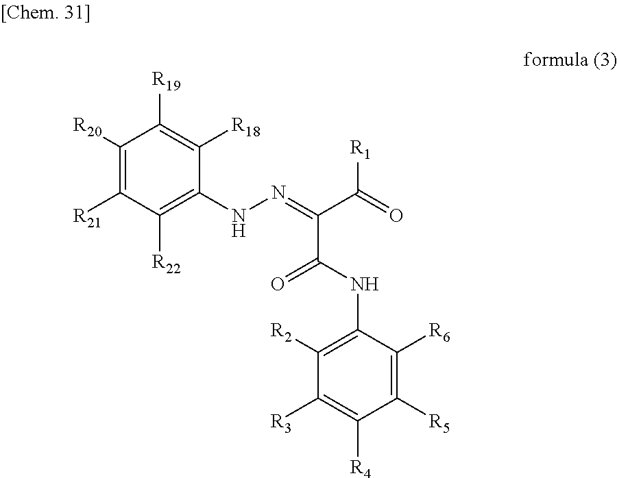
C1([R20])=C([R21])C([R22])=C(NN=C(C(=O)[R1])C(=O)NC2=C([R2])C([R3])=C([R4])C([R5])=C2[R6])C([R18])=C1[R19]
